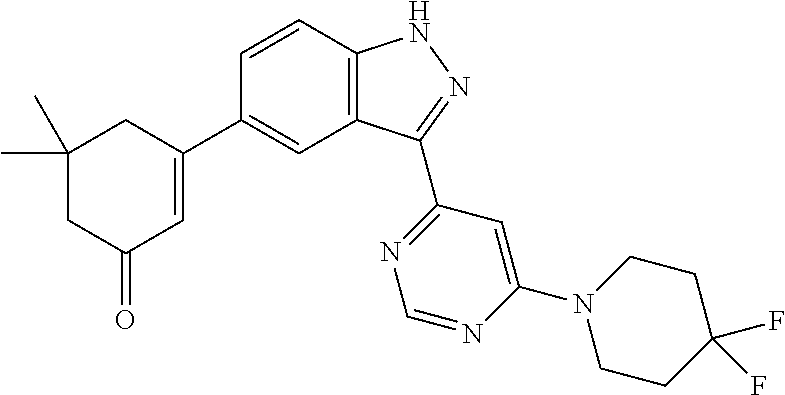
C1=CC2=C(C=C1C1=CC(=O)CC(C)(C)C1)C(C1=NC=NC(N3CCC(F)(F)CC3)=C1)=NN2
